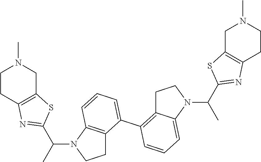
C1CC2=C(CN1C)SC(C(C)N1CCC3=C1C=CC=C3C1=C3C(=CC=C1)N(C(C)C1=NC4=C(S1)CN(C)CC4)CC3)=N2
